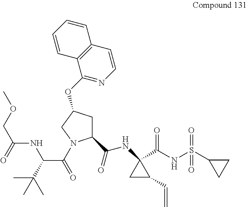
C(NC1(C(NS(=O)(=O)C2CC2)=O)CC1C=C)(=O)C1CC(OC2=NC=CC3=C2C=CC=C3)CN1C(C(NC(=O)COC)C(C)(C)C)=O
